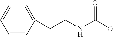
C(NC(O)=O)CC1=CC=CC=C1
